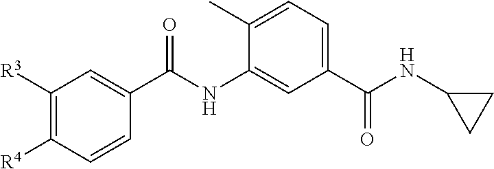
C1([R3])=C([R4])C=CC(C(NC2=CC(C(NC3CC3)=O)=CC=C2C)=O)=C1
